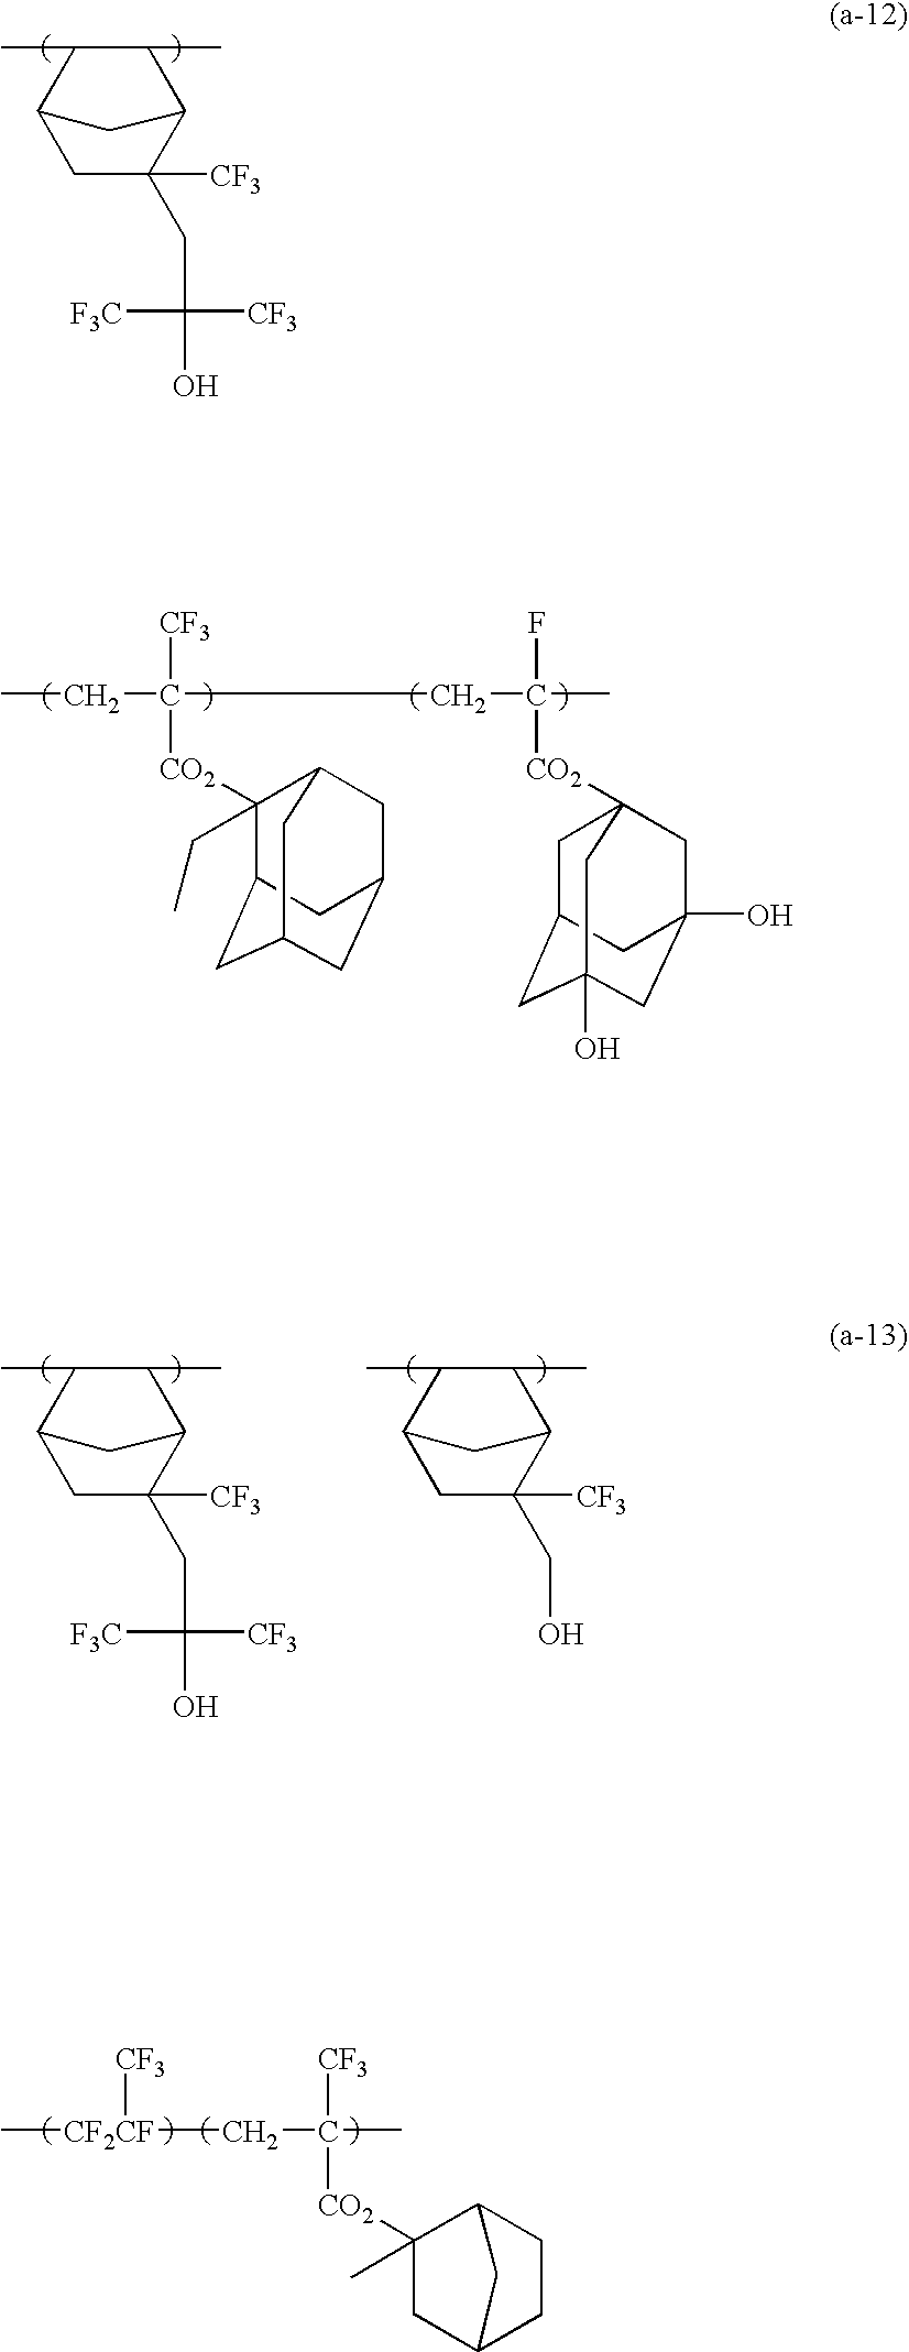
CC1C(C)C2CC1CC2([CF3])CC([F3C])([CF3])O.CCC([CO2]C1(CC)C2CC3CC(CC1C3)C2)([CF3])CC(C)([CO2]C12CC3CC(O)(CC(O)(C1)C3)C2)F.CC1C(C)C2CC1CC2([CF3])CC([F3C])([CF3])O.CC1C(C)C2CC1CC2([CF3])CO.C[CF2CF](CC([CO2]C1(C)CC2CCC1C2)(C)[CF3])[CF3]
